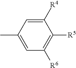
C1([R4])=CC(C)=CC([R6])=C1[R5]
